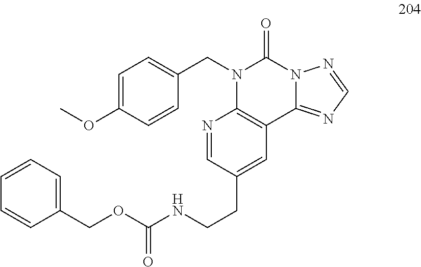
C1=C(OC)C=CC(CN2C3=C(C4=NC=NN4C2=O)C=C(CCNC(OCC2=CC=CC=C2)=O)C=N3)=C1
